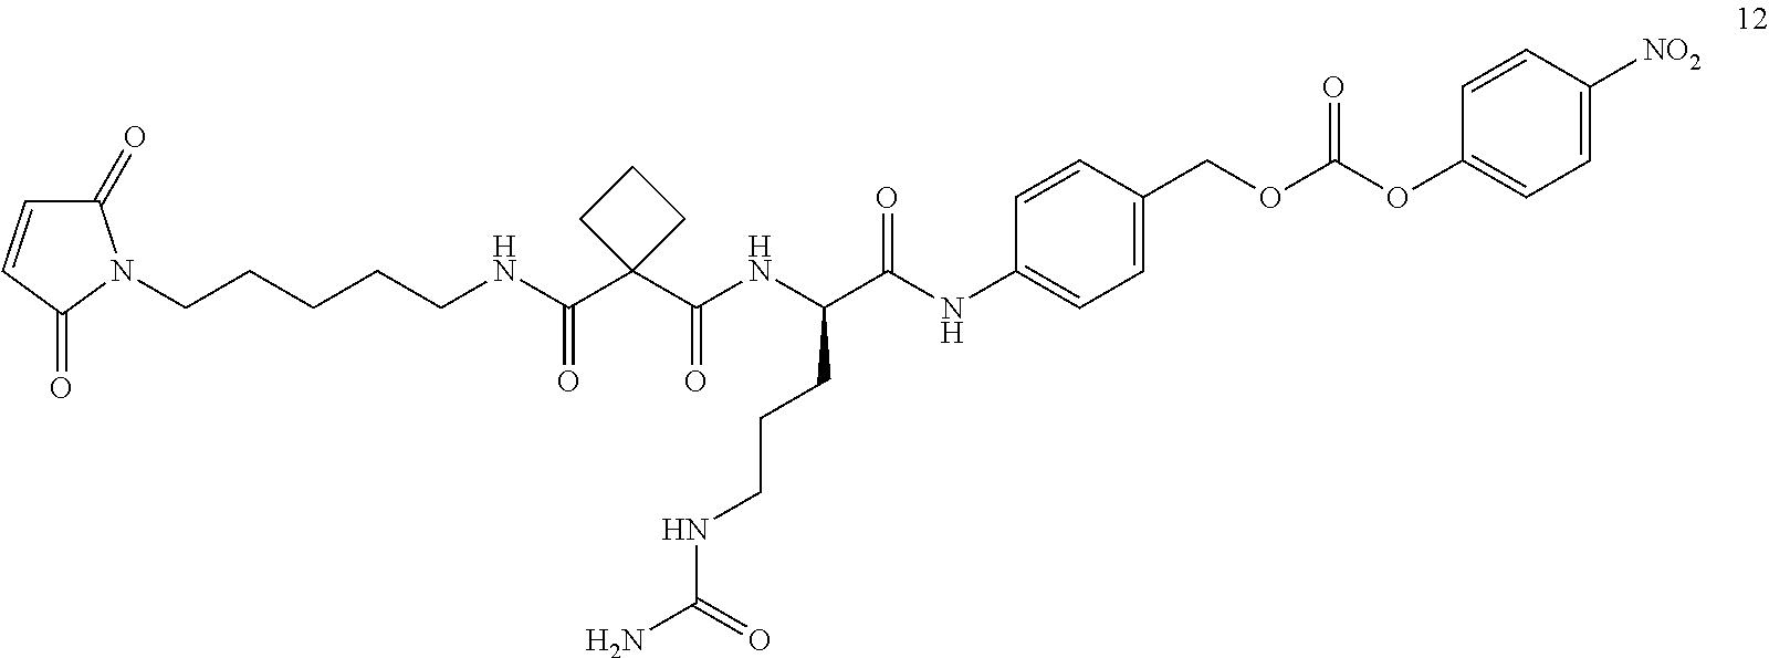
C(NC(C1(C(NC(C(NC2=CC=C(COC(OC3=CC=C([NO2])C=C3)=O)C=C2)=O)CCCNC(N)=O)=O)CCC1)=O)CCCCN1C(=O)C=CC1=O
